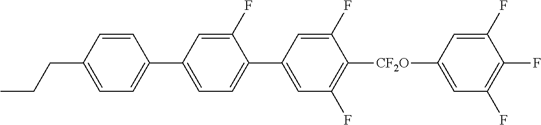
C1=C(CCC)C=CC(C2=CC=C(C3=CC(F)=C([CF2O]C4=CC(F)=C(F)C(F)=C4)C(F)=C3)C(F)=C2)=C1
